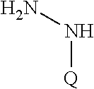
N([Q])N
